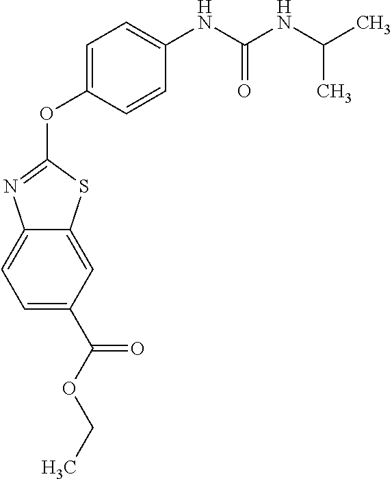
C1=C(C(OCC)=O)C=C2C(=C1)N=C(OC1=CC=C(NC(NC(C)C)=O)C=C1)S2
